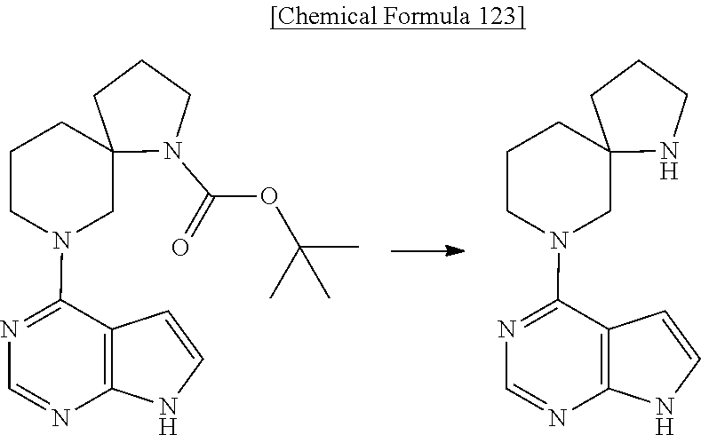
N1=C(N2CC3(CCC2)CCCN3C(OC(C)(C)C)=O)C2=C(N=C1)NC=C2.N1=C(N2CC3(CCC2)CCCN3)C2=C(N=C1)NC=C2
